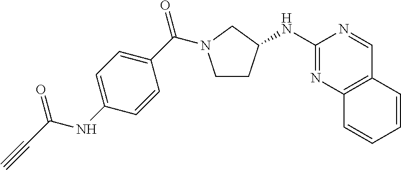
C1CC(NC2=NC3=C(C=N2)C=CC=C3)CN1C(C1=CC=C(NC(=O)C#C)C=C1)=O
